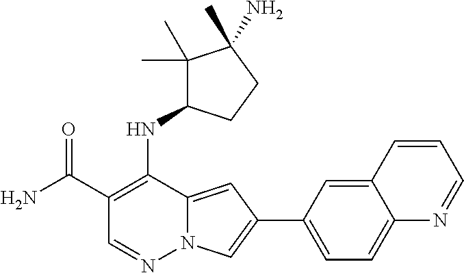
N12C(=CC(C3=CC=C4C(=C3)C=CC=N4)=C1)C(NC1C(C)(C)C(C)(N)CC1)=C(C(N)=O)C=N2
